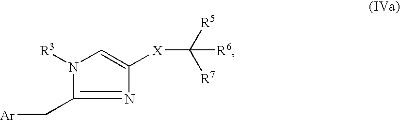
N1=C(C[Ar])N([R3])C=C1[X]C([R5])([R7])[R6]
